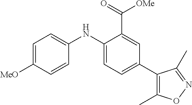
C1(NC2=CC=C([MeO])C=C2)=CC=C(C2=C(C)ON=C2C)C=C1C(=O)[OMe]
